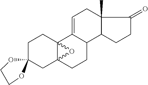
C1C2(CC34C(C1)(C1=CCC5(C)C(C1CC3)CCC5=O)O4)OCCO2
